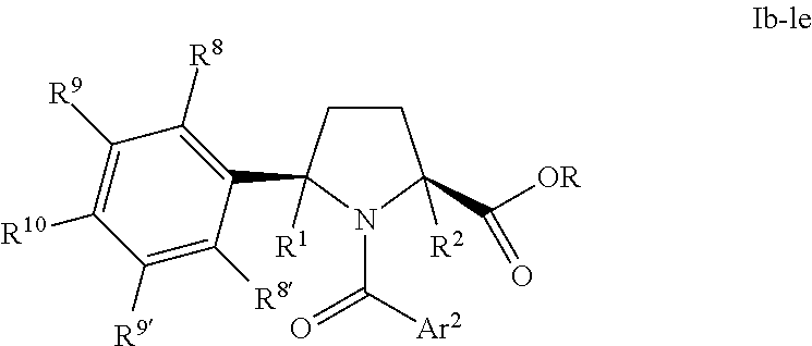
C1([R9])=C([R8])C(C2([R1])CCC(C([OR])=O)([R2])N2C(=O)[Ar2])=C([R8])C([R9])=C1[R10]
